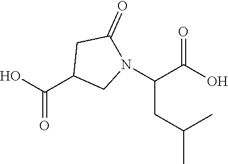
OC(C1CN(C(C(O)=O)CC(C)C)C(=O)C1)=O
